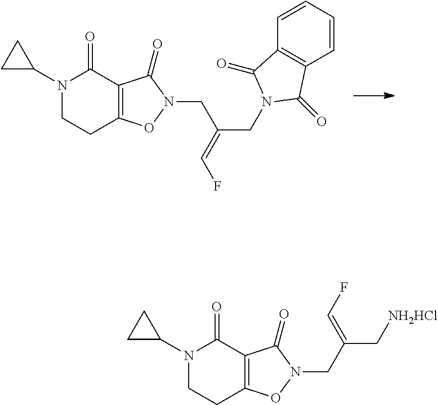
C(C(CN1C(=O)C2=C(C1=O)C=CC=C2)=CF)N1OC2=C(C(=O)N(C3CC3)CC2)C1=O.C(C(C[NH2HCl])=CF)N1OC2=C(C(=O)N(C3CC3)CC2)C1=O
